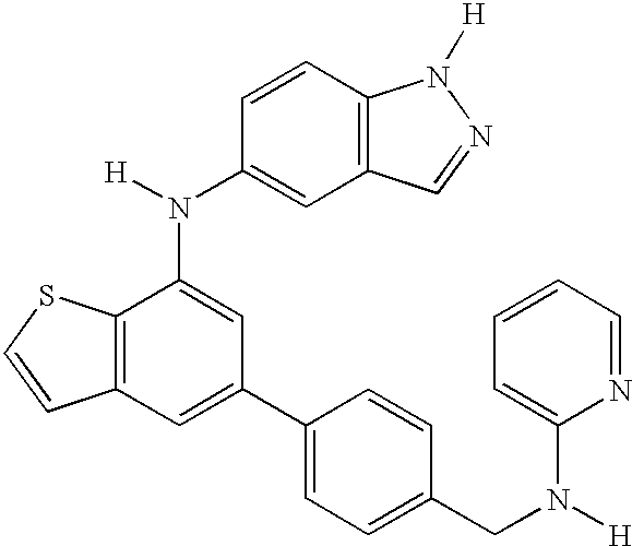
C12=C(SC=C1)C(N([H])C1=CC3=C(C=C1)N([H])N=C3)=CC(C1=CC=C(CN([H])C3=CC=CC=N3)C=C1)=C2
